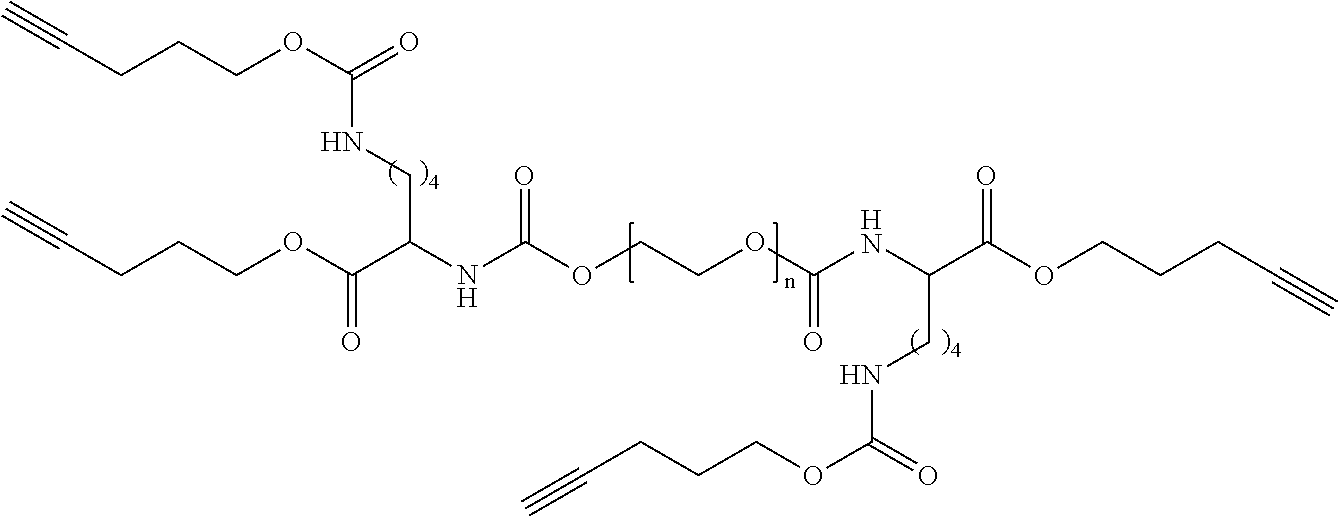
C(CCCOC(=O)NCC(NC(OCCOC(NC(C(OCCCC#C)=O)CNC(OCCCC#C)=O)=O)=O)C(OCCCC#C)=O)#C
